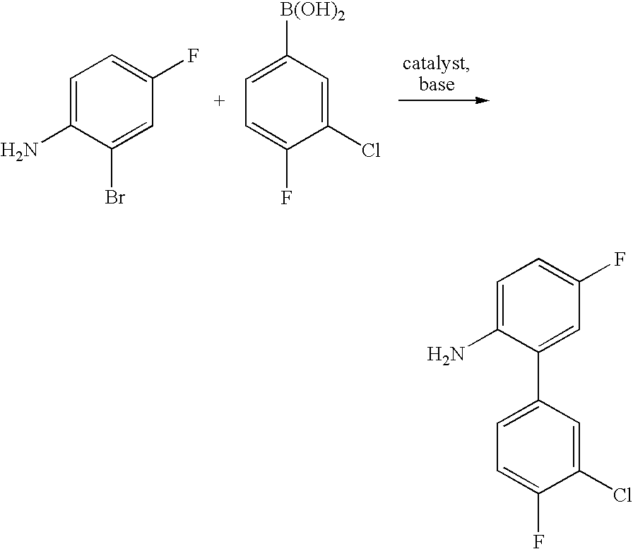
C1=C(N)C(Br)=CC(F)=C1.C1=C([B(OH)2])C=C(Cl)C(F)=C1.C1=C(N)C(C2=CC=C(F)C(Cl)=C2)=CC(F)=C1
